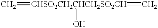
C=[CHSO2CH2CHCH2SO2CH](O)=C
